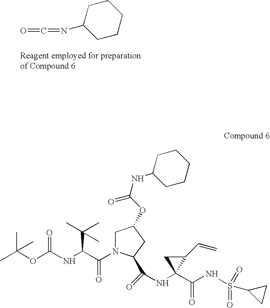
C1C(N=C=O)CCCC1.CC(OC(NC(C(N1CC(OC(=O)NC2CCCCC2)CC1C(=O)NC1(C(NS(=O)(=O)C2CC2)=O)C(C=C)C1)=O)C(C)(C)C)=O)(C)C
